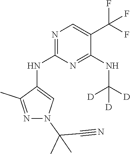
N1=C(NC2=CN(C(C#N)(C)C)N=C2C)N=C(NC([D])([D])[D])C(C(F)(F)F)=C1
